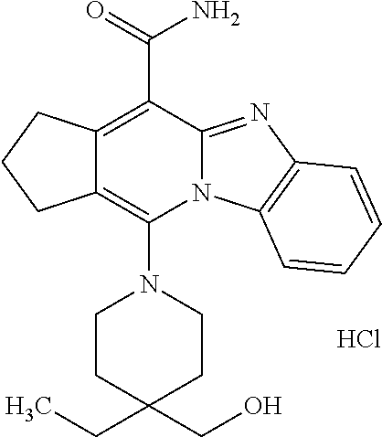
Cl.C12=C(C(=O)N)C3=NC4=C(N3C(N3CCC(CC)(CO)CC3)=C1CCC2)C=CC=C4
